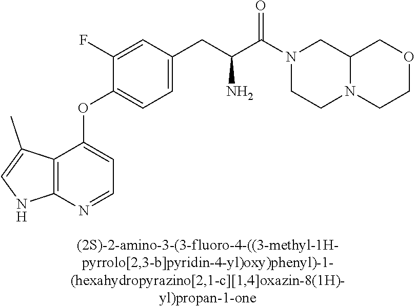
C1(F)=CC(CC(C(N2CC3N(CCOC3)CC2)=O)N)=CC=C1OC1=CC=NC2=C1C(C)=CN2
